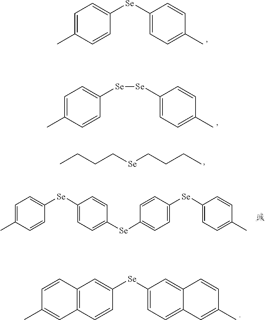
C1=C(C)C=CC([Se]C2=CC=C(C)C=C2)=C1.C1=C(C)C=CC([Se][Se]C2=CC=C(C)C=C2)=C1.CCCC[Se]CCCC.C12=C(C=CC([Se]C3=CC=C4C(=C3)C=CC(C)=C4)=C1)C=C(C)C=C2.C1=C(C)C=CC([Se]C2=CC=C([Se]C3=CC=C([Se]C4=CC=C(C)C=C4)C=C3)C=C2)=C1
